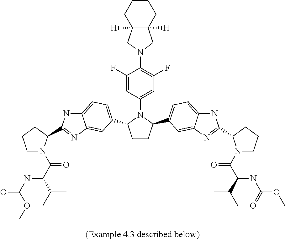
C1CC(C2=CC=C3NC(C4N(C(C(C(C)C)NC(=O)OC)=O)CCC4)=NC3=C2)N(C2=CC(F)=C(N3CC4([H])C([H])(C3)CCCC4)C(F)=C2)C1C1=CC=C2NC(C3N(C(C(C(C)C)NC(OC)=O)=O)CCC3)=NC2=C1
